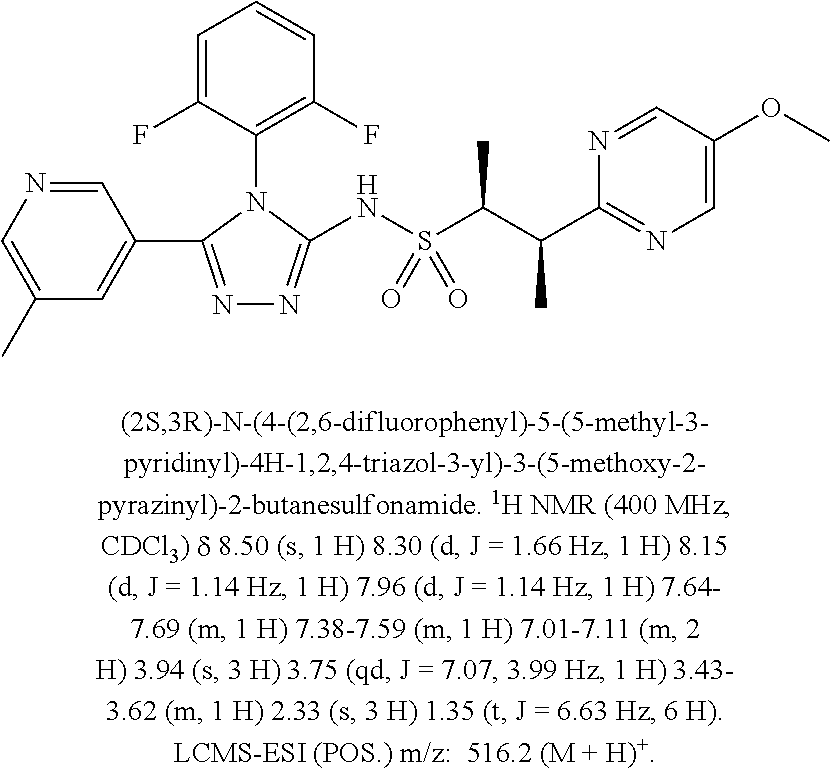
C1(C)=CN=CC(C2=NN=C(NS(C(C(C3=NC=C(OC)C=N3)C)C)(=O)=O)N2C2=C(F)C=CC=C2F)=C1
